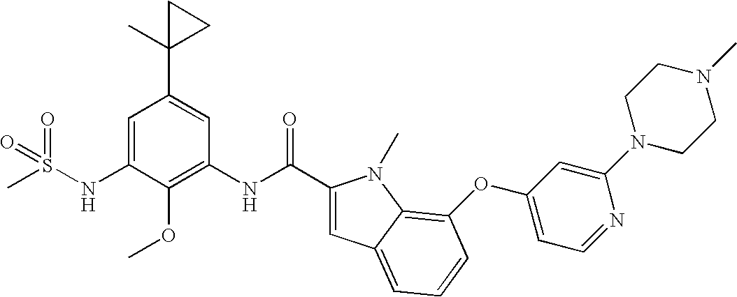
C1=C(NS(C)(=O)=O)C(OC)=C(NC(=O)C2=CC3=CC=CC(OC4=CC=NC(N5CCN(C)CC5)=C4)=C3N2C)C=C1C1(C)CC1
